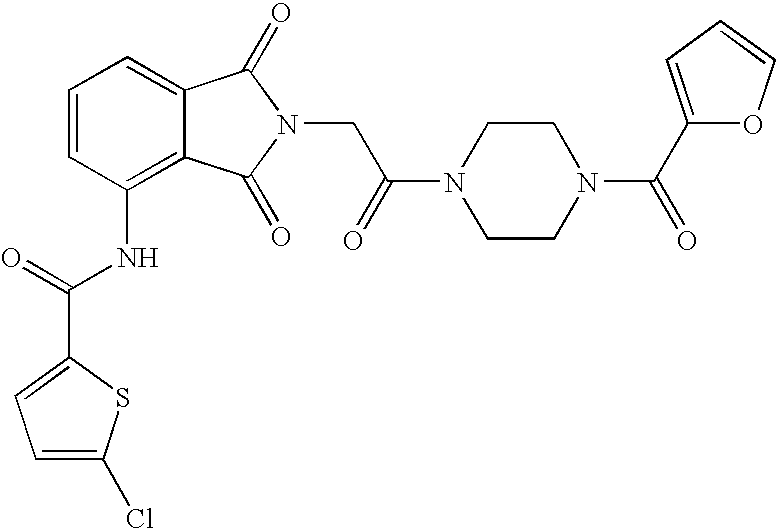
C1=C(Cl)SC(C(=O)NC2=C3C(=CC=C2)C(=O)N(CC(N2CCN(C(=O)C4=CC=CO4)CC2)=O)C3=O)=C1
